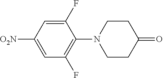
C1(F)=CC([O2N])=CC(F)=C1N1CCC(=O)CC1
